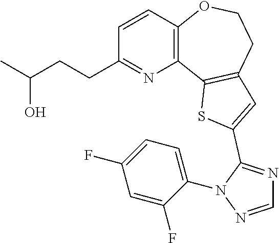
C1=CC2=C(N=C1CCC(C)O)C1=C(CCO2)C=C(C2=NC=NN2C2=CC=C(F)C=C2F)S1
